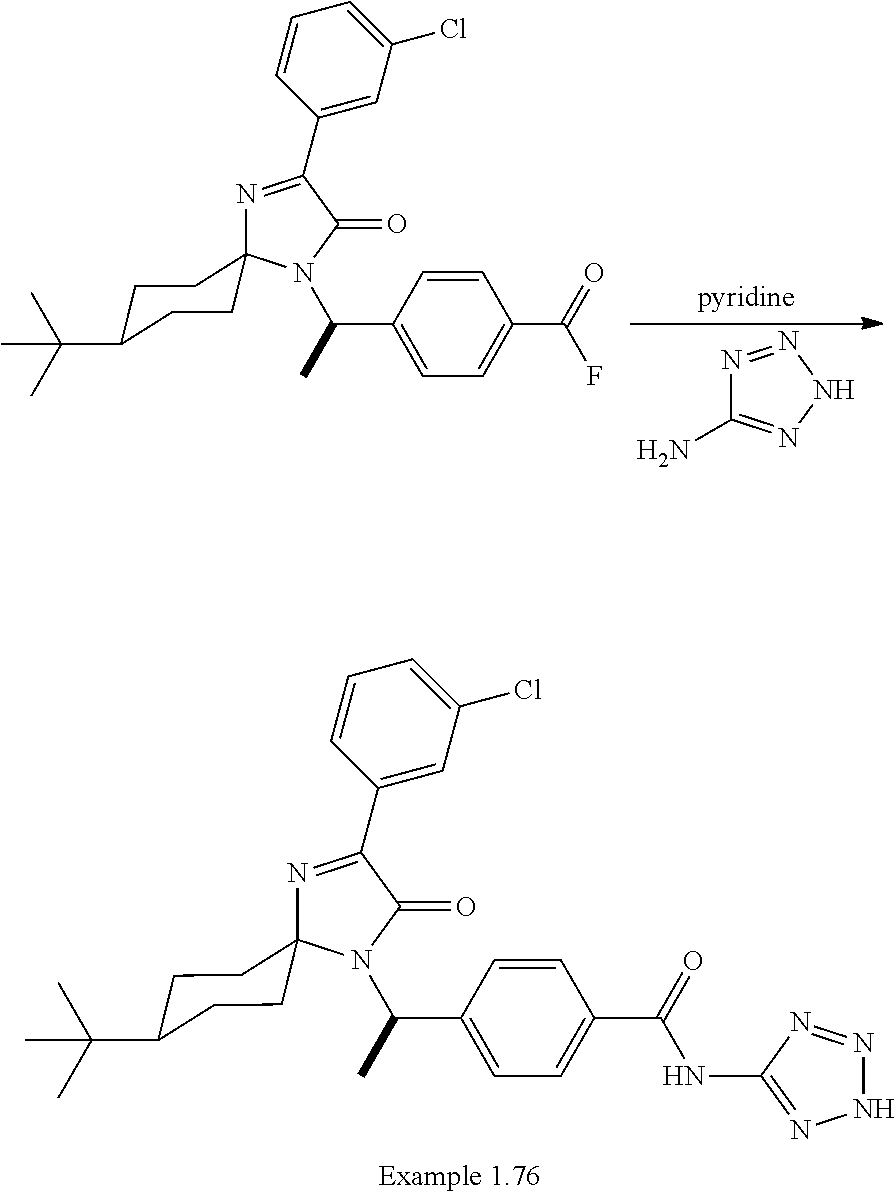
C(C1=CC=C(C(=O)F)C=C1)(N1C(=O)C(C2=CC(Cl)=CC=C2)=NC12CCC(C(C)(C)C)CC2)C.N1=NNN=C1N.C(C1=CC=C(C(=O)NC2=NNN=N2)C=C1)(N1C(=O)C(C2=CC(Cl)=CC=C2)=NC12CCC(C(C)(C)C)CC2)C
